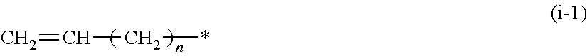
C=CC*
